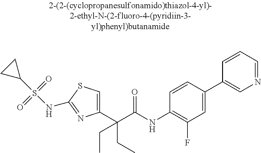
C1(C(C(NC2=C(F)C=C(C3=CN=CC=C3)C=C2)=O)(CC)CC)=CSC(NS(C2CC2)(=O)=O)=N1
